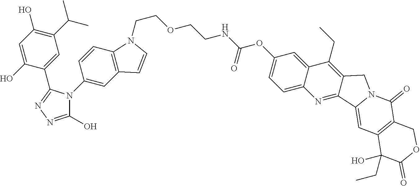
C1(C(C)C)=C(O)C=C(O)C(C2=NN=C(O)N2C2=CC3=C(C=C2)N(CCOCCNC(OC2=CC=C4C(=C2)C(CC)=C2C(=N4)C4=CC5=C(C(=O)N4C2)COC(=O)C5(O)CC)=O)C=C3)=C1
